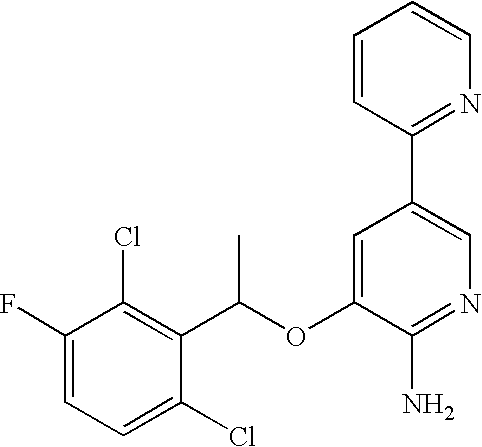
C1(F)=CC=C(Cl)C(C(OC2=CC(C3=NC=CC=C3)=CN=C2N)C)=C1Cl
